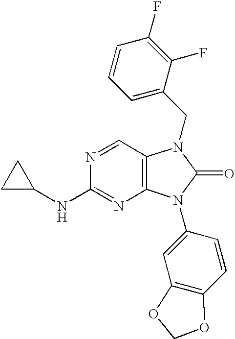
C1C(NC2=NC3=C(C=N2)N(CC2=CC=CC(F)=C2F)C(=O)N3C2=CC3=C(C=C2)OCO3)C1
